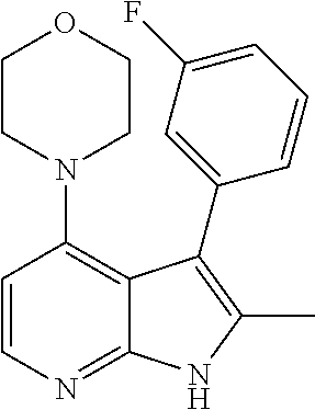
C1=CN=C2C(=C1N1CCOCC1)C(C1=CC(F)=CC=C1)=C(C)N2
